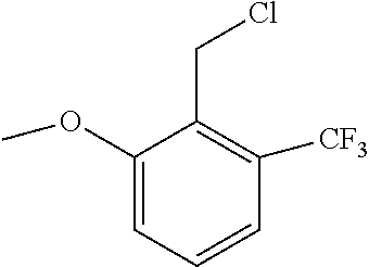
C1(OC)=CC=CC([CF3])=C1CCl
